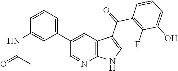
C1(C2=CC=CC(NC(=O)C)=C2)=CC2=C(N=C1)NC=C2C(C1=C(F)C(O)=CC=C1)=O
